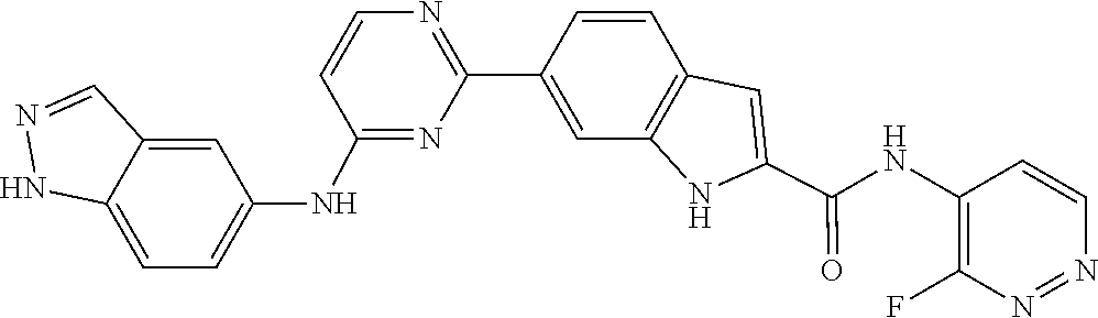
C1=CC2=C(C=C1C1=NC=CC(NC3=CC=C4C(=C3)C=NN4)=N1)NC(C(NC1=C(F)N=NC=C1)=O)=C2
